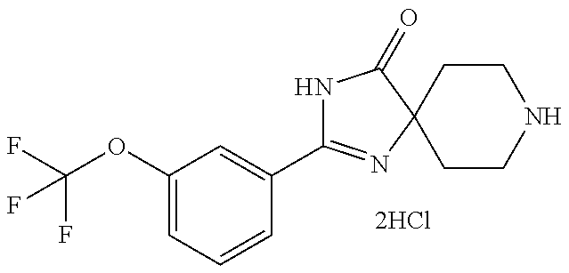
C1(OC(F)(F)F)=CC=CC(C2=NC3(C(=O)N2)CCNCC3)=C1
